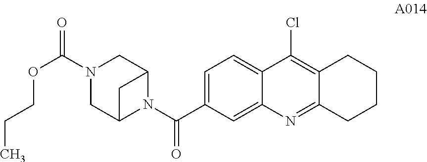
C1=C(C(N2C3CN(C(=O)OCCC)CC2C3)=O)C=C2C(=C1)C(Cl)=C1C(=N2)CCCC1
